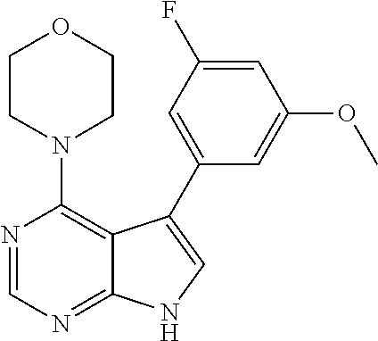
C12=NC=NC(N3CCOCC3)=C1C(C1=CC(F)=CC(OC)=C1)=CN2
